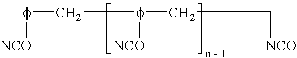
[f](C[f]([NCO])CC[NCO])[NCO]
